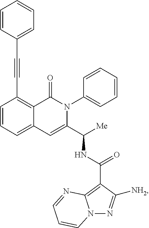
C1=CC=C2C(=C1C#CC1=CC=CC=C1)C(=O)N(C1=CC=CC=C1)C(C([Me])NC(=O)C1=C3N(N=C1[NH2])C=CC=N3)=C2
